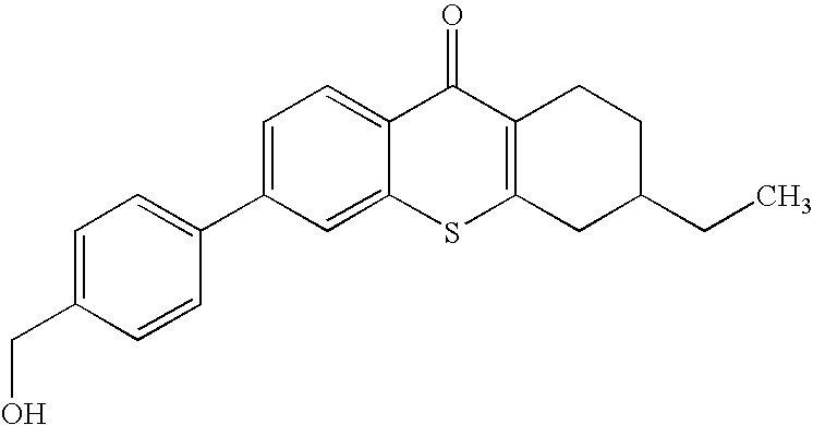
C1=C(CO)C=CC(C2=CC=C3C(=C2)SC2=C(C3=O)CCC(CC)C2)=C1
